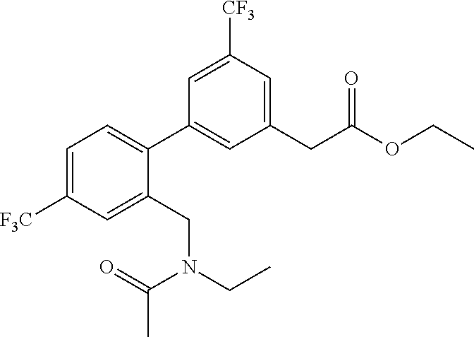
C1=C([F3C])C=C(CN(C(=O)C)CC)C(C2=CC(CC(OCC)=O)=CC([CF3])=C2)=C1
